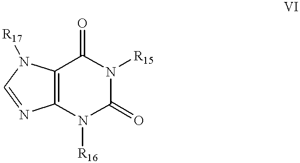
C12=C(N([R16])C(=O)N([R15])C1=O)N=CN2[R17]
